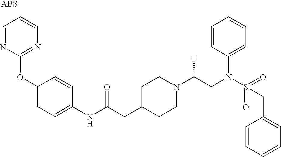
C1=NC(OC2=CC=C(NC(CC3CCN(C(C)CN(C4=CC=CC=C4)S(=O)(=O)CC4=CC=CC=C4)CC3)=O)C=C2)=NC=C1
